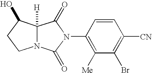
C1(N2C(=O)C3([H])N(C2=O)CCC3O)=C([Me])C(Br)=C([CN])C=C1
